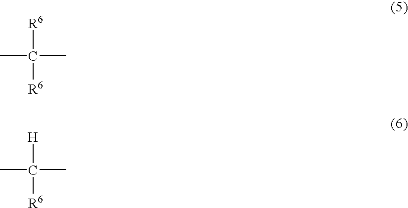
[R6]C(C)(C)[R6].[H]C(C)(C)[R6]
